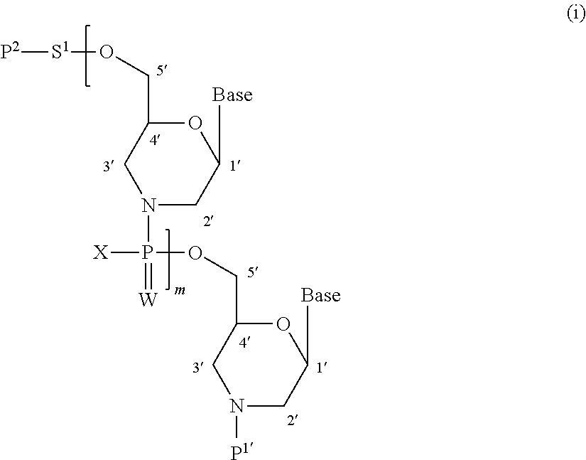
N1(P([X])(=[W])OCC2OC([Base])CN([P1])C2)CC([Base])OC(CO[S1][P2])C1
